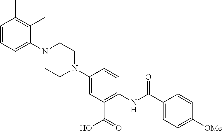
N1(C2=CC(C(=O)O)=C(NC(C3=CC=C([OMe])C=C3)=O)C=C2)CCN(C2=CC=CC(C)=C2C)CC1
